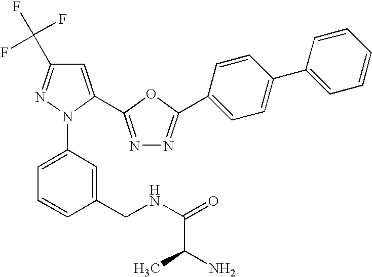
C1=C(C2=NN=C(C3=CC=C(C4=CC=CC=C4)C=C3)O2)N(C2=CC=CC(CNC(=O)C(N)C)=C2)N=C1C(F)(F)F
